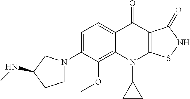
C12=C(OC)C(N3CCC(NC)C3)=CC=C1C(=O)C1=C(N2C2CC2)SNC1=O
